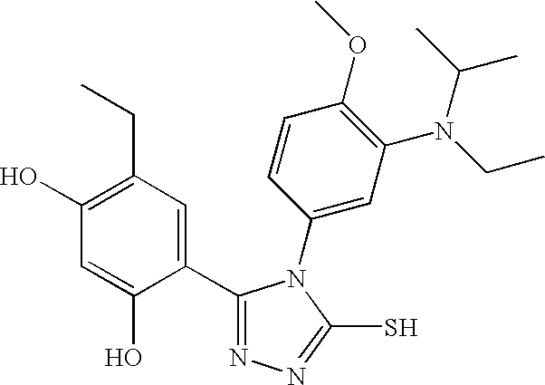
C1=C(O)C(C2=NN=C(S)N2C2=CC(N(C(C)C)CC)=C(OC)C=C2)=CC(CC)=C1O
